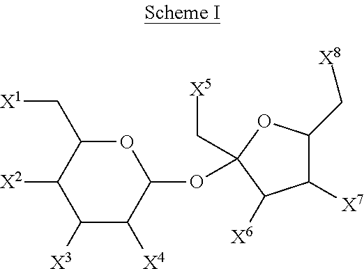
C1([X3])C([X4])C(OC2(C[X5])C([X6])C([X7])C(C[X8])O2)OC(C[X1])C1[X2]
